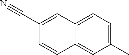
C1(C)=CC=C2C(=C1)C=CC(C#N)=C2
